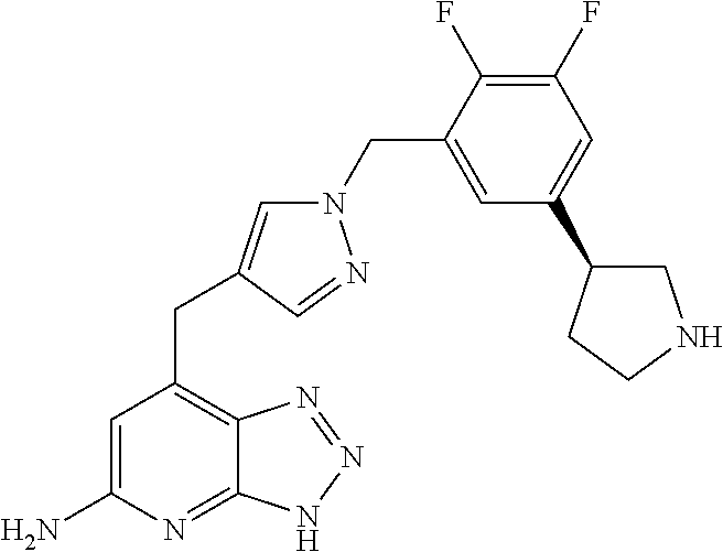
C1=C(N)N=C2C(=C1CC1=CN(CC3=CC(C4CNCC4)=CC(F)=C3F)N=C1)N=NN2
